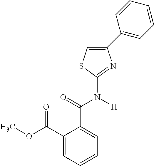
C1(C(OC)=O)=CC=CC=C1C(=O)N([H])C1=NC(C2=CC=CC=C2)=CS1
